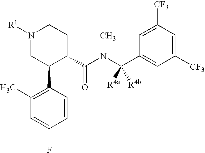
N1([R1])CC(C2=C(C)C=C(F)C=C2)C(C(N(C(C2=CC([CF3])=CC([CF3])=C2)([R4b])[R4a])C)=O)CC1
